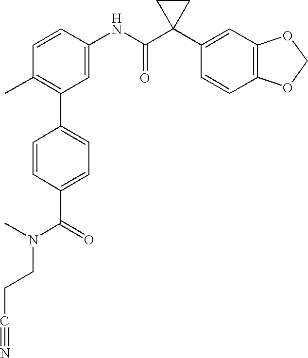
C1=CC(NC(C2(C3=CC4=C(C=C3)OCO4)CC2)=O)=CC(C2=CC=C(C(=O)N(C)CCC#N)C=C2)=C1C
